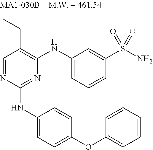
C1=NC(NC2=CC=C(OC3=CC=CC=C3)C=C2)=NC(NC2=CC=CC(S(N)(=O)=O)=C2)=C1CC
